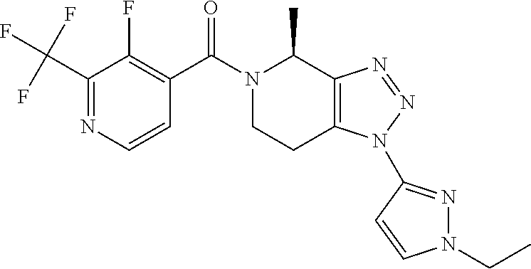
C(C1=NC=CC(C(N2C(C)C3=C(CC2)N(C2=NN(CC)C=C2)N=N3)=O)=C1F)(F)(F)F
